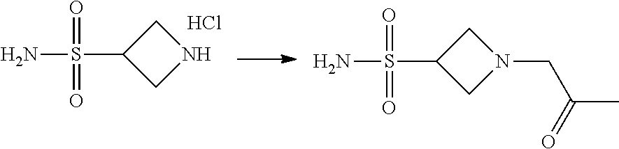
NS(C1CNC1)(=O)=O.Cl.NS(C1CN(CC(C)=O)C1)(=O)=O
